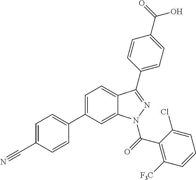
C1=C(C2=CC=C(C#N)C=C2)C=C2C(=C1)C(C1=CC=C(C(O)=O)C=C1)=NN2C(C1=C([F3C])C=CC=C1Cl)=O
